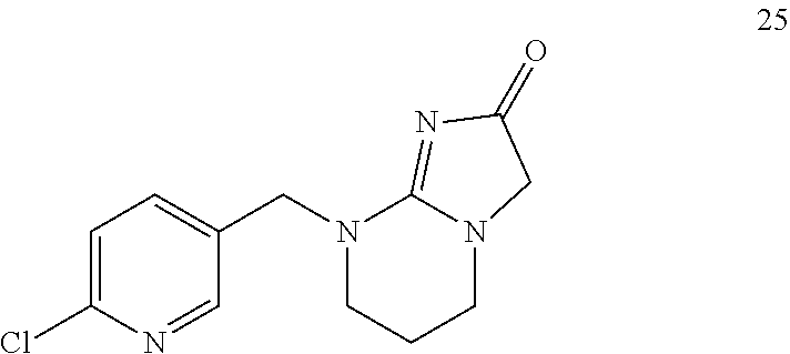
C1=C(Cl)N=CC(CN2C3=NC(=O)CN3CCC2)=C1
